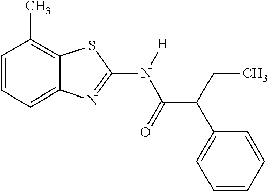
C1=CC=C2C(=C1C)SC(N(C(C(C1=CC=CC=C1)CC)=O)[H])=N2
